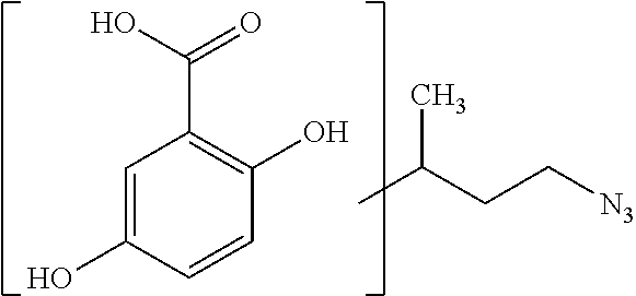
C1(O)=C(C(=O)O)C=C(O)C=C1.CC(CC[N3])C
